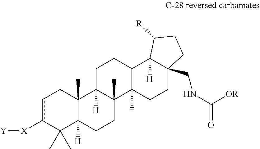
c1c([X][Y])C(C)(C)C2([H])C(C)(C1)C1([H])C(C)(CC2)C2(C)C(CC1)C1([H])C(CNC(=O)[OR])(CC2)CCC1[R1]
